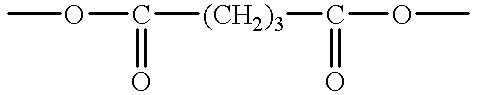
COC([(CH2)3]C(OC)=O)=O
